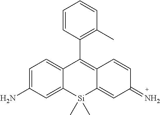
C1=CC(C2=C3C(=CC(=N)C=C3)[Si](C)(C)C3=CC(N)=CC=C23)=C(C)C=C1
